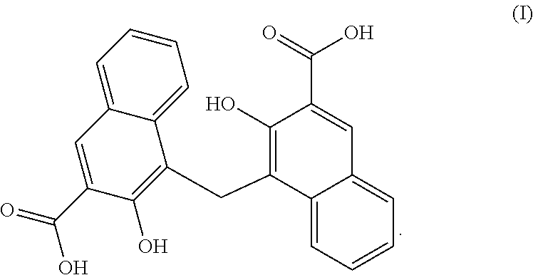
C12=CC=CC=C1C=C(C(=O)O)C(O)=C2CC1=C(O)C(C(=O)O)=CC2=CC=CC=C21
